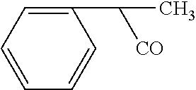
C1(C([CO])C)=CC=CC=C1
